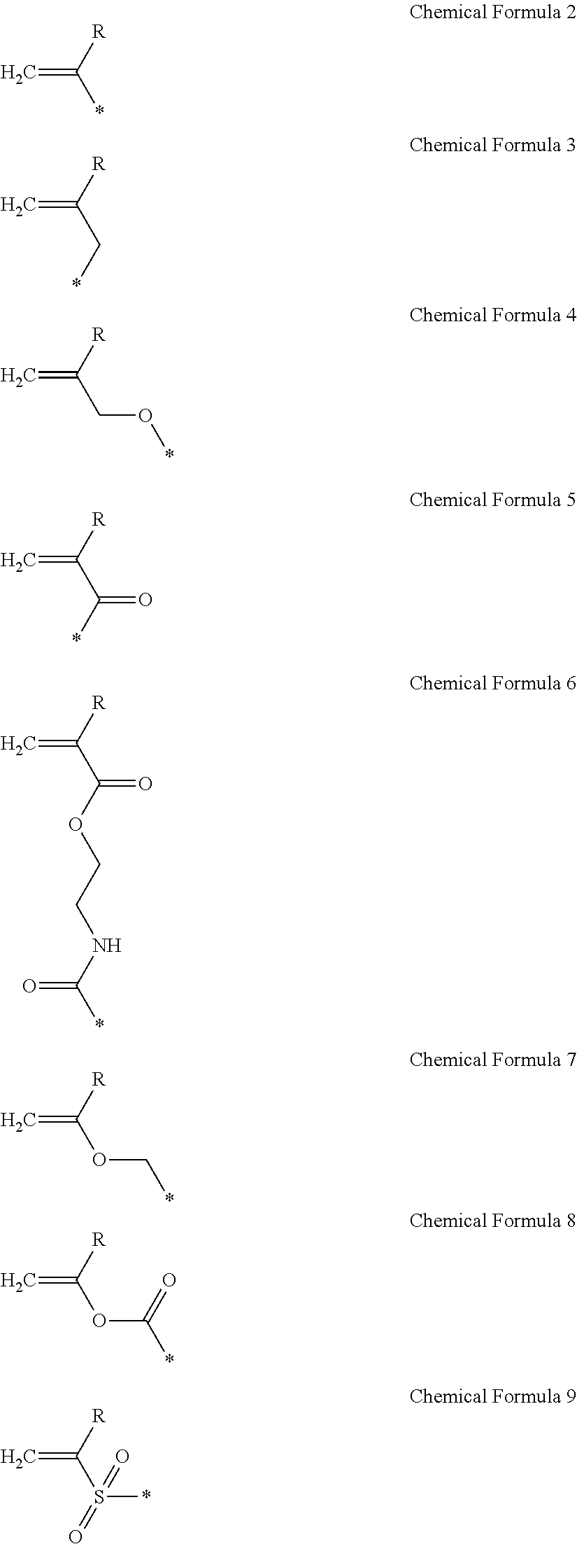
C=C([R])*.C=C([R])C*.C=C([R])CO*.C=C([R])C(=O)*.C=C([R])C(=O)OCCNC(*)=O.C=C([R])OC*.C=C([R])OC(*)=O.C=C([R])S(*)(=O)=O
